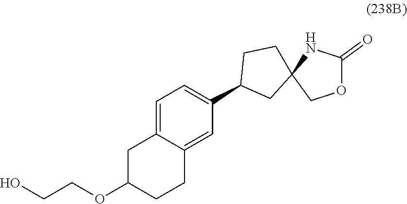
C1C(OCCO)CCC2=CC(C3CC4(CC3)NC(=O)OC4)=CC=C12
